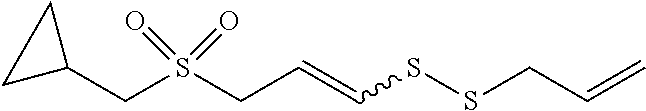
C(C=CSSCC=C)S(CC1CC1)(=O)=O
